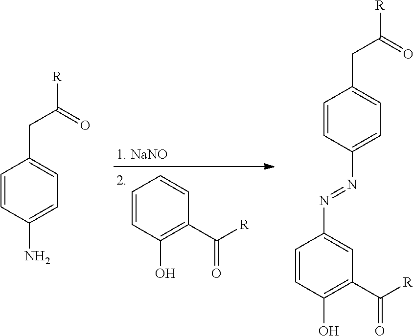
C1=CC(N)=CC=C1CC([R])=O.C1=CC(O)=C(C([R])=O)C=C1.C1=CC(O)=C(C([R])=O)C=C1N=NC1=CC=C(CC([R])=O)C=C1
